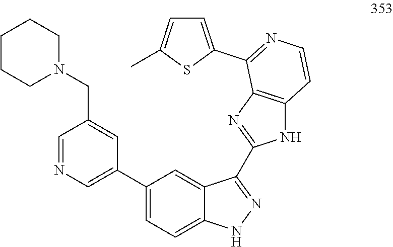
C1=NC=C(C2=CC=C3C(=C2)C(C2=NC4=C(N2)C=CN=C4C2=CC=C(C)S2)=NN3)C=C1CN1CCCCC1
